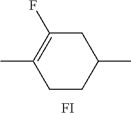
CC1=C(F)CC(C)CC1.[FI]
